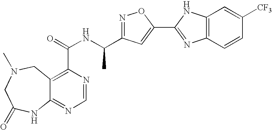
C12=NC=NC(C(=O)NC(C3=NOC(C4=NC5=C(N4)C=C([CF3])C=C5)=C3)C)=C1CN(C)CC(=O)N2
